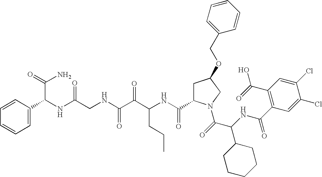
C1(C(NC(C(=O)N2CC(OCC3=CC=CC=C3)CC2C(NC(C(C(NCC(NC(C(N)=O)C2=CC=CC=C2)=O)=O)=O)CCC)=O)C2CCCCC2)=O)=C(C(=O)O)C=C(Cl)C(Cl)=C1
